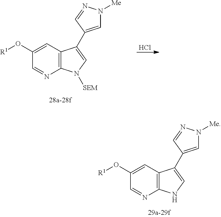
C12=C(C=C(O[R1])C=N1)C(C1=CN([Me])N=C1)=CN2[SEM].Cl.C12=C(C=C(O[R1])C=N1)C(C1=CN([Me])N=C1)=CN2
